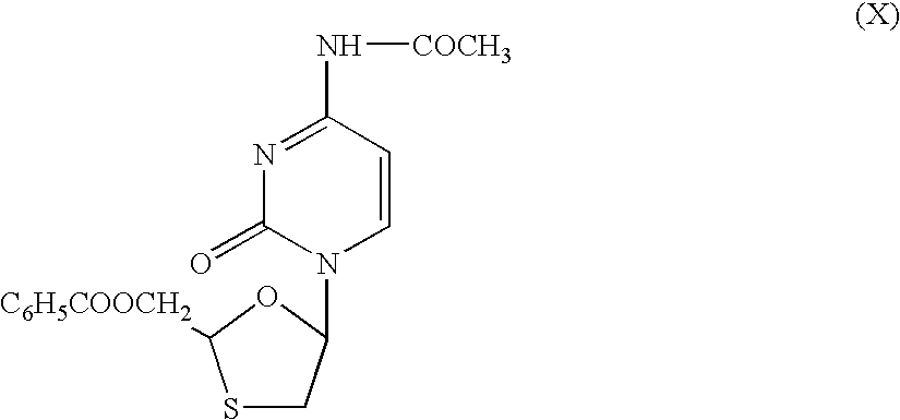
S1CC(N2C=CC(N[COCH3])=NC2=O)OC1[C6H5COOCH2]
